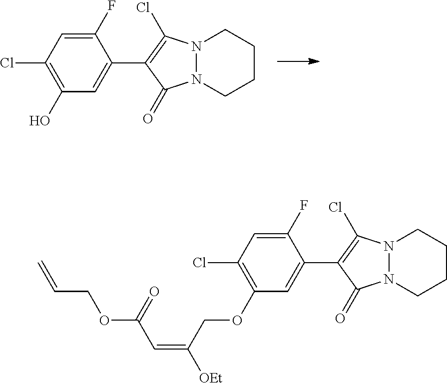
C1(F)=CC(Cl)=C(O)C=C1C1=C(Cl)N2N(CCCC2)C1=O.C1(F)=CC(Cl)=C(OCC(=CC(OCC=C)=O)[OEt])C=C1C1=C(Cl)N2N(CCCC2)C1=O
